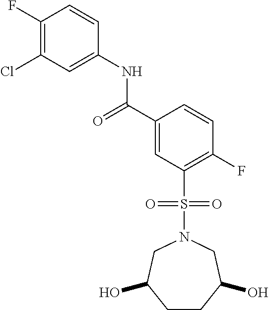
C(C1=CC(S(N2CC(O)CCC(O)C2)(=O)=O)=C(F)C=C1)(=O)NC1=CC(Cl)=C(F)C=C1
